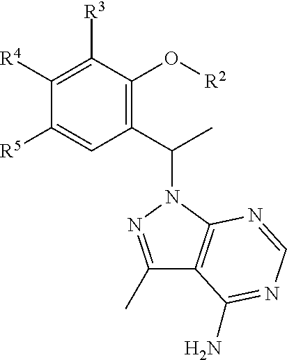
C1([R4])=C([R3])C(O[R2])=C(C(C)N2C3=C(C(C)=N2)C(N)=NC=N3)C=C1[R5]
